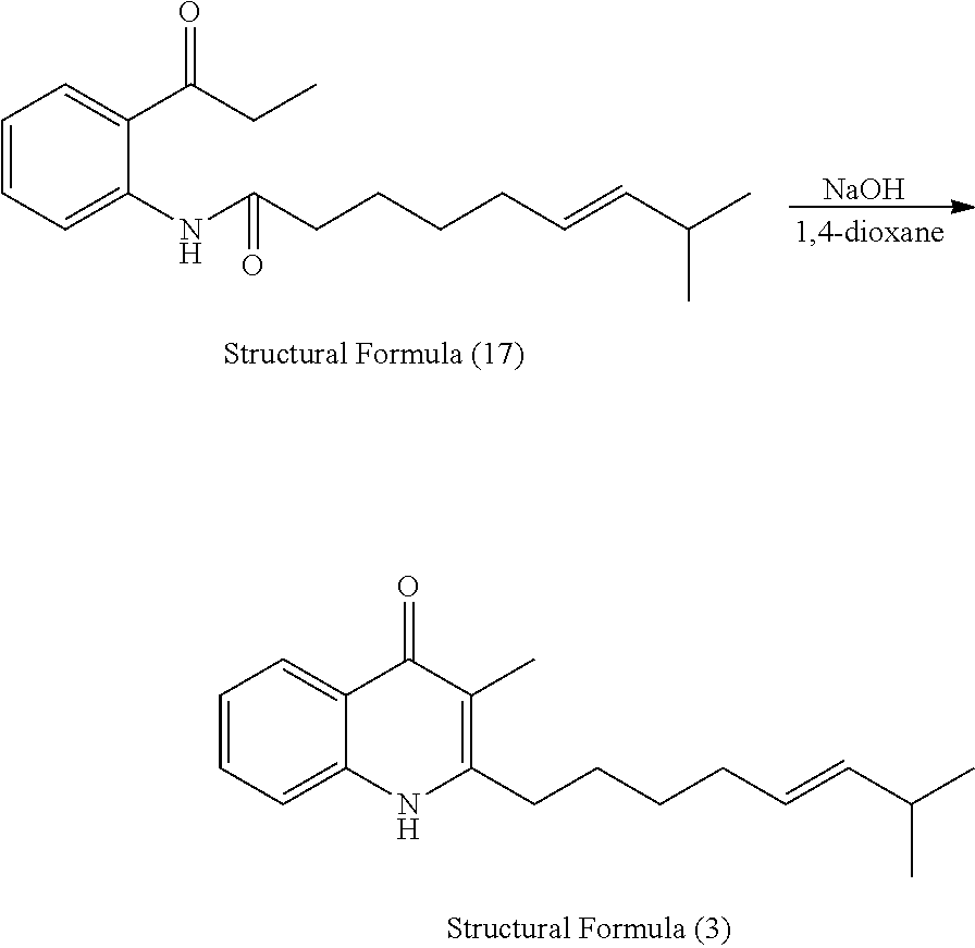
C1=CC=C2C(=C1)C(=O)C(C)=C(CCCCC=CC(C)C)N2.C1=CC=C(NC(CCCCC=CC(C)C)=O)C(C(CC)=O)=C1.[NaOH]
